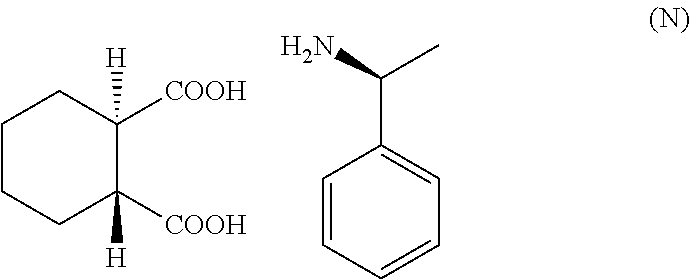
C1CCC([COOH])([H])C([COOH])([H])C1.C1=CC=CC=C1C(N)C
